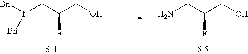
[Bn]N(CC(CO)F)[Bn].NCC(CO)F
